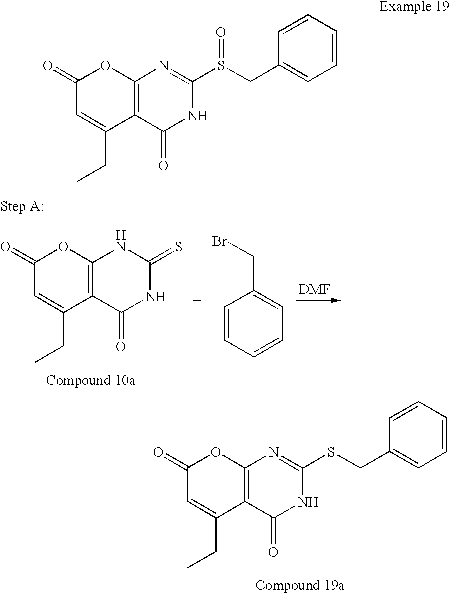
[DMF].C12=C(C(=O)NC(=S)N1)C(CC)=CC(=O)O2.C1=CC=CC=C1CBr.C12=C(C(=O)NC(SCC3=CC=CC=C3)=N1)C(CC)=CC(=O)O2.C12=C(C(=O)NC(S(CC3=CC=CC=C3)=O)=N1)C(CC)=CC(=O)O2
